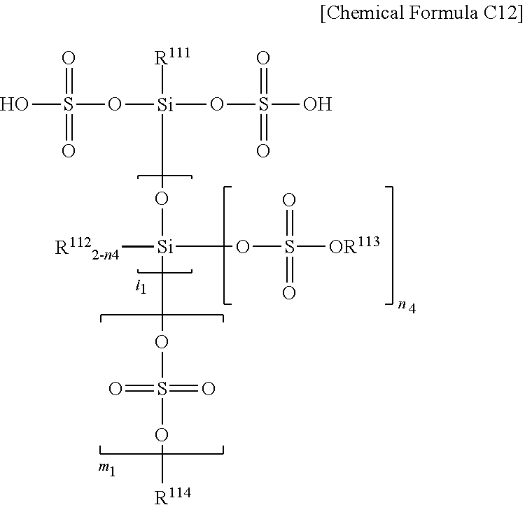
OS(O[Si](OS(O)(=O)=O)([R111])O[Si](OS(O[R114])(=O)=O)(OS([OR113])(=O)=O)[R1122-n4])(=O)=O
